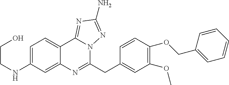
C(CNC1=CC=C2C(=C1)N=C(CC1=CC(OC)=C(OCC3=CC=CC=C3)C=C1)N1C2=NC(N)=N1)O
